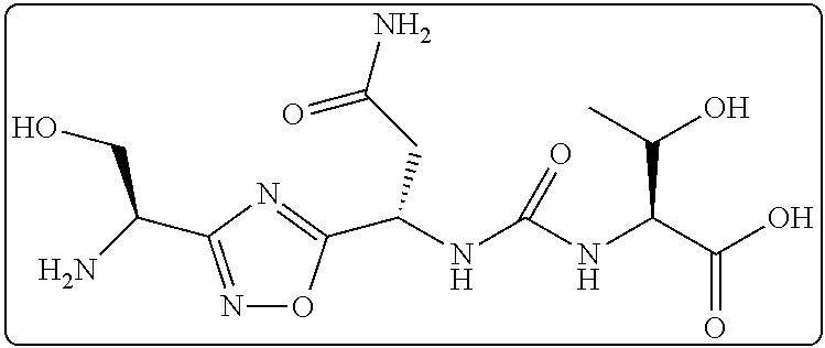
O=C(CC(NC(NC(C(O)=O)C(O)C)=O)C1=NC(C(N)CO)=NO1)N
